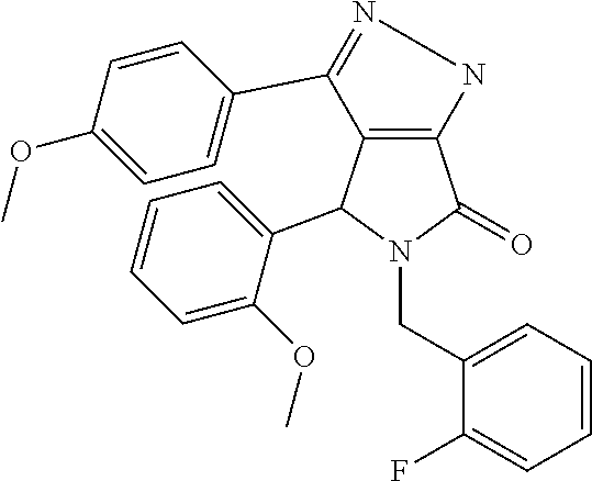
C12=C(C(C3=CC=CC=C3OC)N(CC3=CC=CC=C3F)C1=O)C(C1=CC=C(OC)C=C1)=NN2
